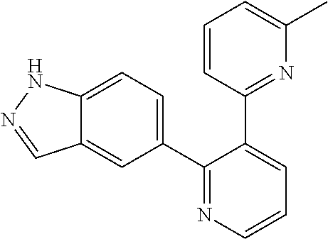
C1(C2=CC=C3C(=C2)C=NN3)=NC=CC=C1C1=NC(C)=CC=C1
